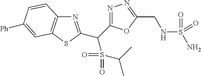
N1=C(C(C2=NC3=C(S2)C=C([Ph])C=C3)S(=O)(=O)C(C)C)OC(CNS(N)(=O)=O)=N1
